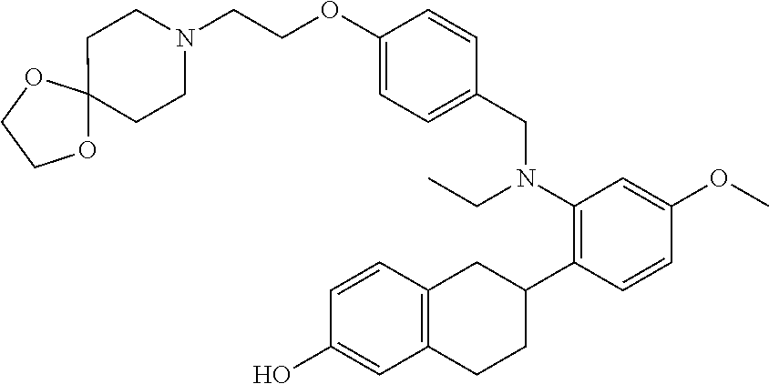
C1CN(CCOC2=CC=C(CN(C3=C(C4CC5=C(CC4)C=C(O)C=C5)C=CC(OC)=C3)CC)C=C2)CCC12OCCO2
